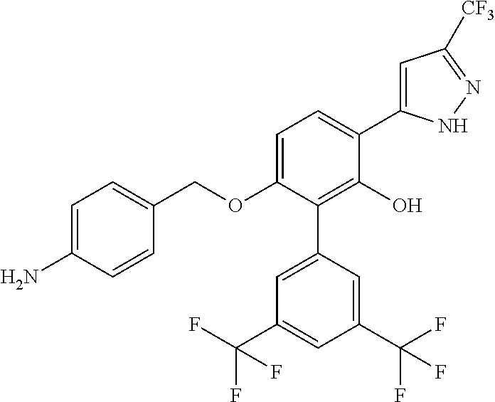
C1(OCC2=CC=C(N)C=C2)=CC=C(C2=CC([CF3])=NN2)C(O)=C1C1=CC(C(F)(F)F)=CC(C(F)(F)F)=C1
